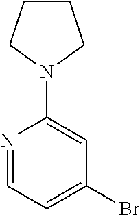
N1=CC=C(Br)C=C1N1CCCC1
